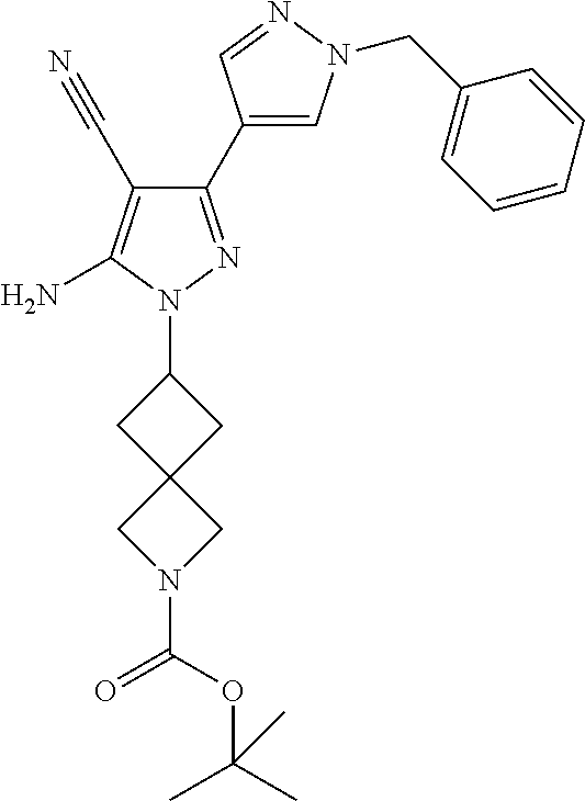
C1(C#N)=C(N)N(C2CC3(C2)CN(C(OC(C)(C)C)=O)C3)N=C1C1=CN(CC2=CC=CC=C2)N=C1
